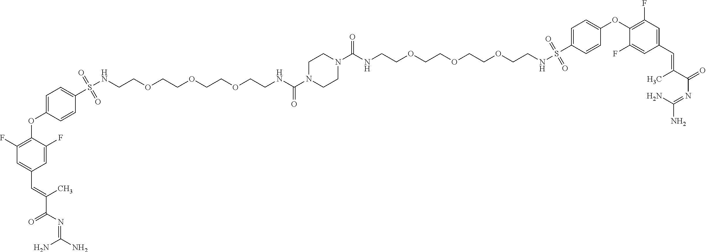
C1(F)=C(OC2=CC=C(S(NCCOCCOCCOCCNC(N3CCN(C(NCCOCCOCCOCCNS(C4=CC=C(OC5=C(F)C=C(C=C(C)C(N=C(N)N)=O)C=C5F)C=C4)(=O)=O)=O)CC3)=O)(=O)=O)C=C2)C(F)=CC(C=C(C(=O)N=C(N)N)C)=C1
